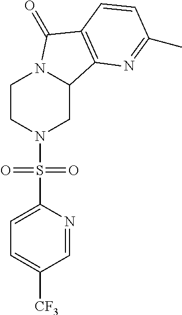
C1CN(S(C2=CC=C([CF3])C=N2)(=O)=O)CC2N1C(=O)C1=C2N=C(C)C=C1
